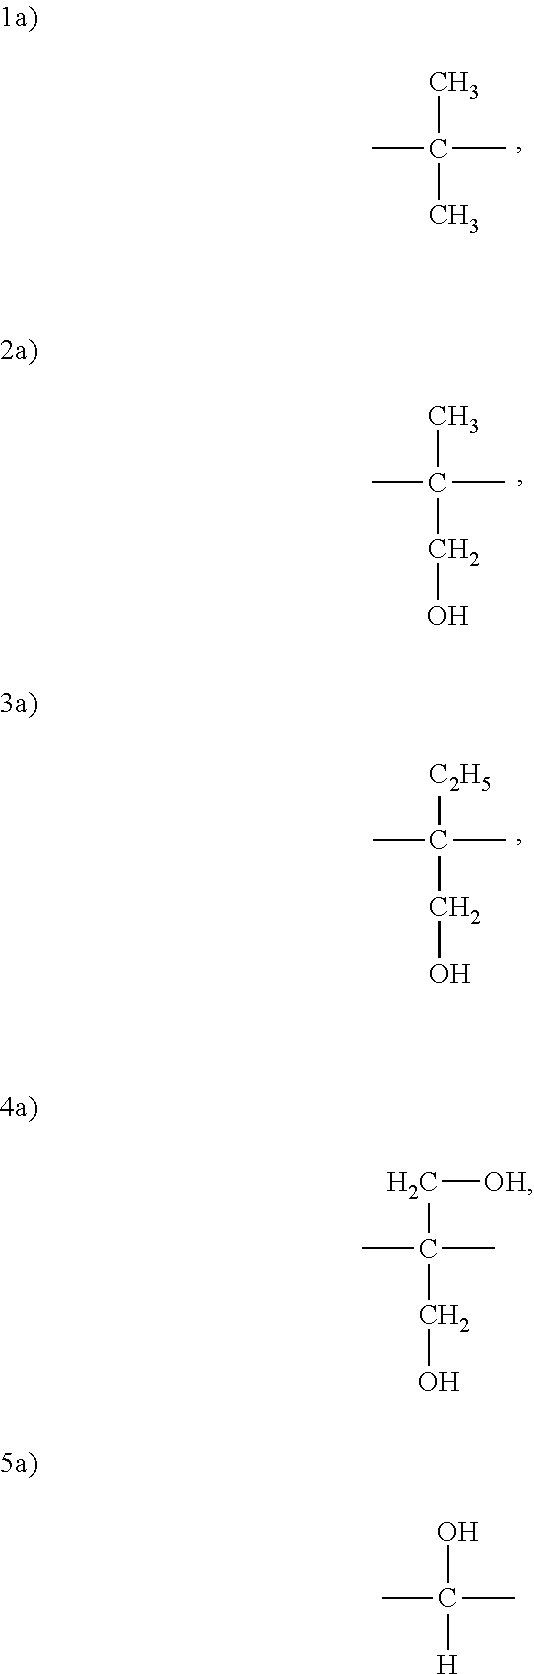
CC(C)(C)CO.CC(C)([C2H5])CO.CC(C)(C)C.CC(C)(C[OH])CO.CC(C)(O)[H]
